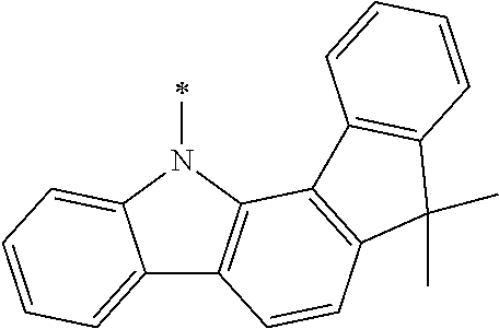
C12=CC=CC=C1N(C)C1=C2C=CC2=C1C1=C(C2(C)C)C=CC=C1
